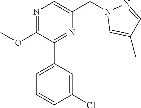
C1(OC)=NC=C(CN2C=C(C)C=N2)N=C1C1=CC=CC(Cl)=C1
